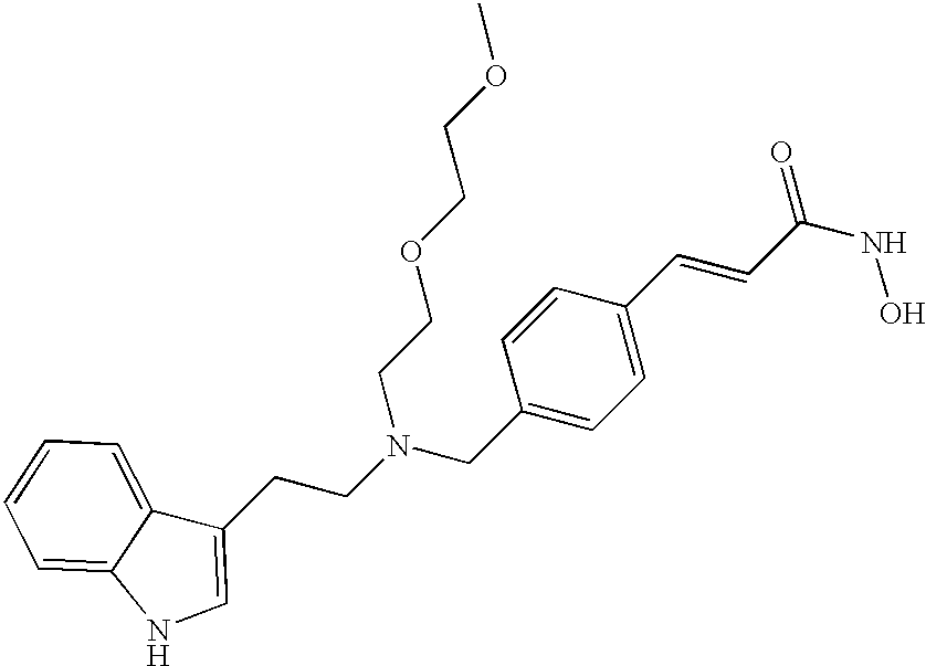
C1(CN(CCC2=CNC3=CC=CC=C23)CCOCCOC)=CC=C(C=CC(NO)=O)C=C1
